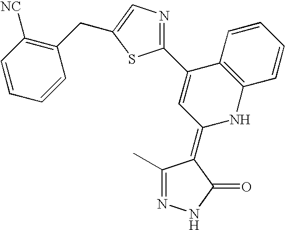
N1=C(C)C(=C2NC3=C(C(C4=NC=C(CC5=C([NC])C=CC=C5)S4)=C2)C=CC=C3)C(=O)N1
